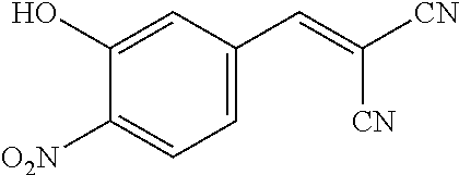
C1=C(C=C([CN])[CN])C=C(O)C([O2N])=C1
